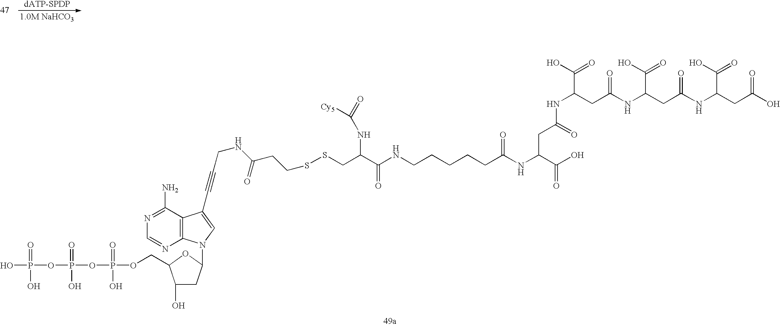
C12=C(C(N)=NC=N1)C(C#CCNC(=O)CCSSCC(C(NCCCCCC(NC(C(O)=O)CC(NC(C(O)=O)CC(NC(CC(NC(CC(O)=O)C(O)=O)=O)C(O)=O)=O)=O)=O)=O)NC(=O)[Cy5])=CN2C1CC(O)C(COP(=O)(OP(=O)(OP(=O)(O)O)O)O)O1
